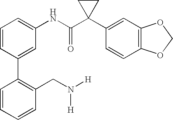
C1(C2=CC(NC(C3(C4=CC5=C(C=C4)OCO5)CC3)=O)=CC=C2)=C(CN([H])[H])C=CC=C1
